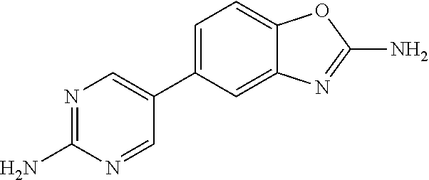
C1(N)=NC=C(C2=CC=C3C(=C2)N=C(N)O3)C=N1
